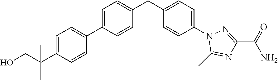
C1=C(C2=CC=C(C(CO)(C)C)C=C2)C=CC(CC2=CC=C(N3C(C)=NC(C(=O)N)=N3)C=C2)=C1
